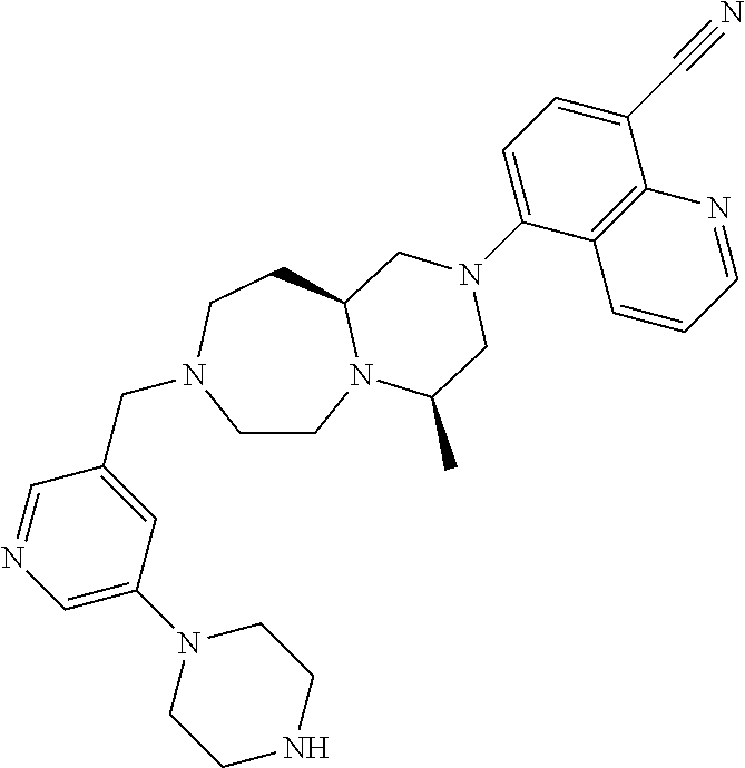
C1CN2C(CCN1CC1=CC(N3CCNCC3)=CN=C1)CN(C1=CC=C(C#N)C3=C1C=CC=N3)CC2C
